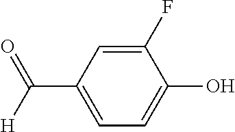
C1(F)=CC(C([H])=O)=CC=C1O
